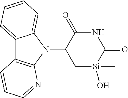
N1(C2C[Si](C)(O)C(=O)NC2=O)C2=CC=CC=C2C2=C1N=CC=C2
